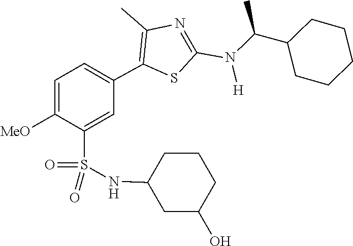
CC(C1CCCCC1)N(C1=NC(C)=C(C2=CC=C([MeO])C(S(=O)(NC3CCCC(O)C3)=O)=C2)S1)[H]
